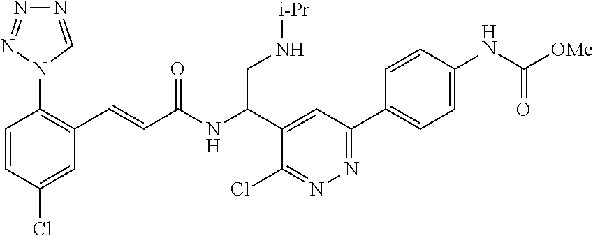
C1=CC(Cl)=CC(C=CC(NC(C2=CC(C3=CC=C(NC([OMe])=O)C=C3)=NN=C2Cl)CN[i-Pr])=O)=C1N1N=NN=C1
